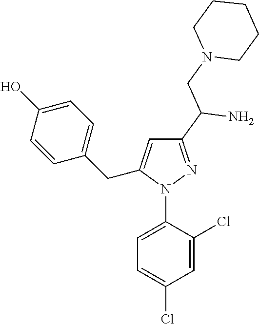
C1(C(CN2CCCCC2)N)=NN(C2=CC=C(Cl)C=C2Cl)C(CC2=CC=C(O)C=C2)=C1
